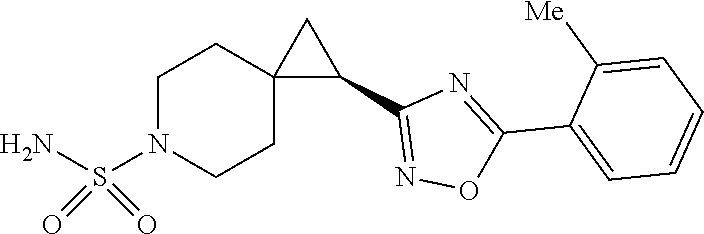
C1(C2=NOC(C3=CC=CC=C3[Me])=N2)CC12CCN(S(N)(=O)=O)CC2
